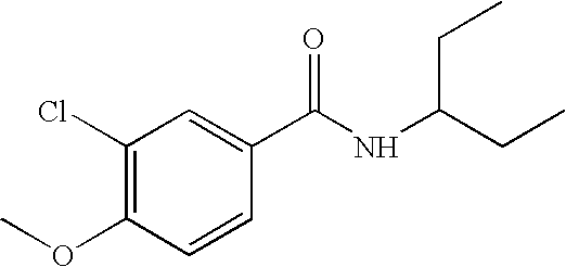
C1(Cl)=C(OC)C=CC(C(NC(CC)CC)=O)=C1
